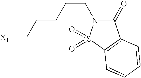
C1(=O)N(CCCCC[X1])S(=O)(=O)C2=C1C=CC=C2
